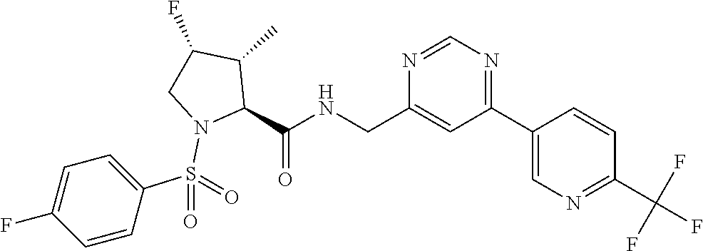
N1=CN=C(C2=CN=C(C(F)(F)F)C=C2)C=C1CNC(C1N(S(C2=CC=C(F)C=C2)(=O)=O)CC(F)C1C)=O
